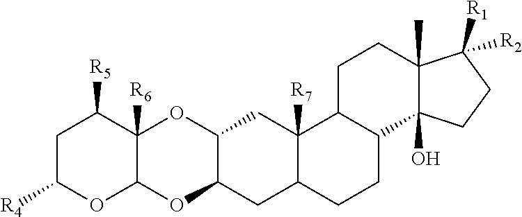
C1C([R4])OC2C([R6])(C1[R5])OC1C(O2)CC2C([R7])(C1)C1C(CC2)C2(O)C(C)(CC1)C([R2])([R1])CC2
